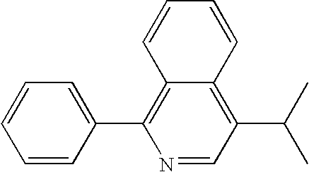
N1=CC(C(C)C)=C2C(=C1C1=CC=CC=C1)C=CC=C2
